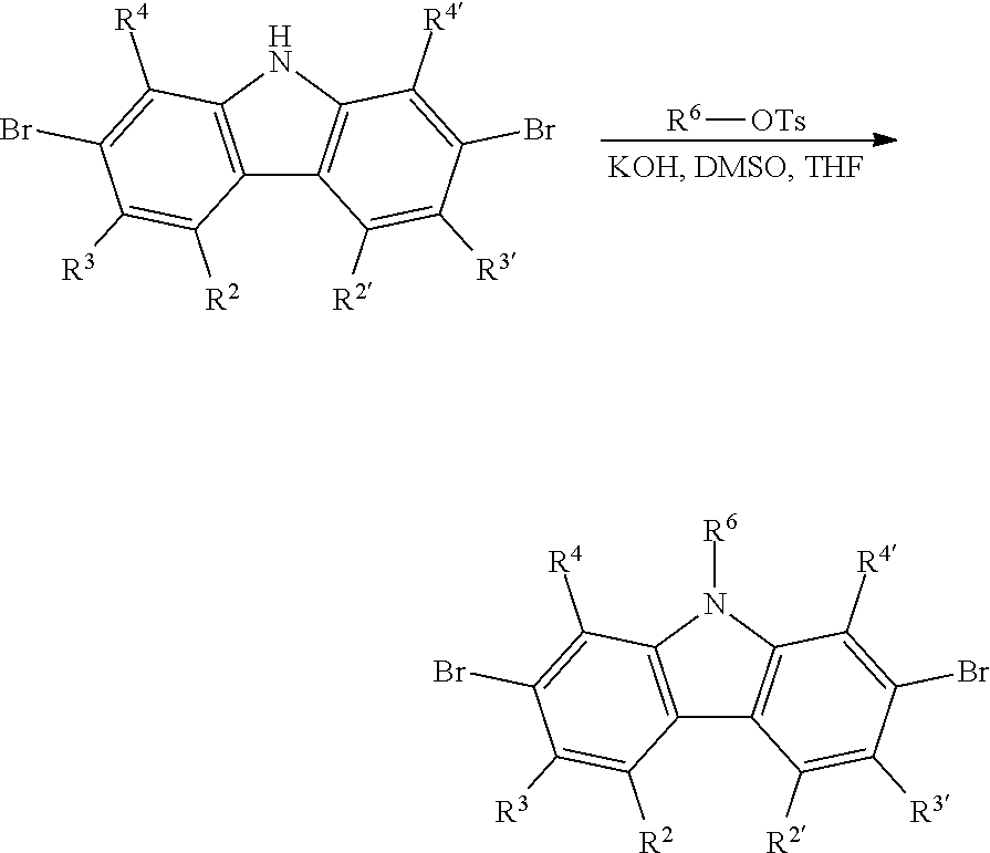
[R6][OTs].C12=C(NC3=C1C([R2])=C([R3])C(Br)=C3[R4])C([R4])=C(Br)C([R3])=C2[R2].C12=C(N([R6])C3=C1C([R2])=C([R3])C(Br)=C3[R4])C([R4])=C(Br)C([R3])=C2[R2]
